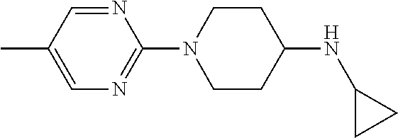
N1=CC(C)=CN=C1N1CCC(NC2CC2)CC1
